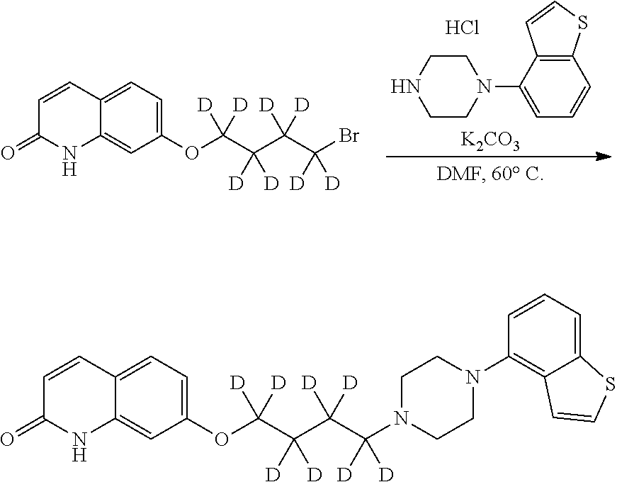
C1CN(C2=CC=CC3=C2C=CS3)CCN1.Cl.[K2CO3].C1=CC2=CC=C(OC(C(C(C(Br)([D])[D])([D])[D])([D])[D])([D])[D])C=C2NC1=O.C1=CC2=CC=C(OC(C(C(C(N3CCN(C4=C5C(=CC=C4)SC=C5)CC3)([D])[D])([D])[D])([D])[D])([D])[D])C=C2NC1=O
